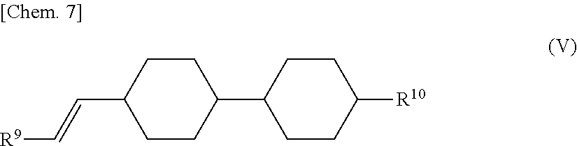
[R9]C=CC1CCC(C2CCC([R10])CC2)CC1
